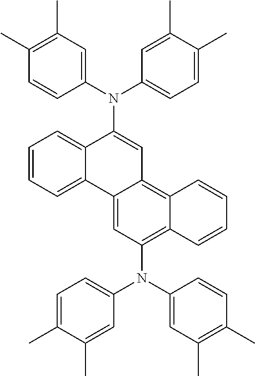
C1=CC=C2C(=C1)C(N(C1=CC=C(C)C(C)=C1)C1=CC(C)=C(C)C=C1)=CC1=C3C(=C(N(C4=CC=C(C)C(C)=C4)C4=CC(C)=C(C)C=C4)C=C21)C=CC=C3
